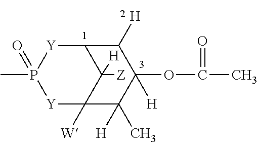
C12[Y]P(C)(=O)[Y]C([W])(C1([Z])[H])C(C)([H])C(OC(C)=O)([H])C2[H]
